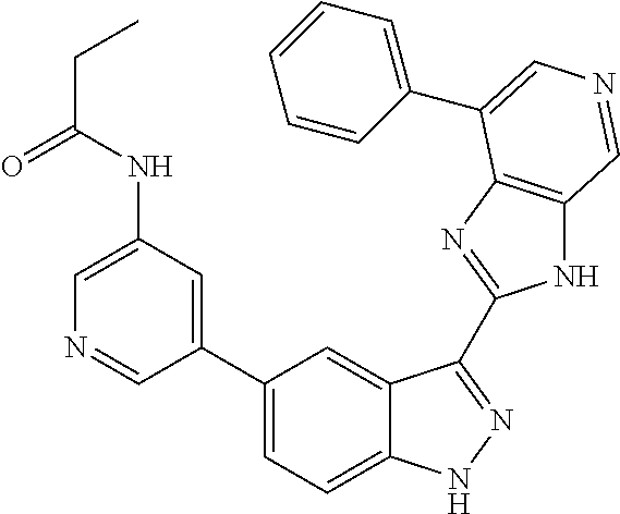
C1=C(NC(=O)CC)C=C(C2=CC=C3C(=C2)C(C2=NC4=C(N2)C=NC=C4C2=CC=CC=C2)=NN3)C=N1
